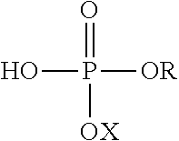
O=P([OX])([OR])O
